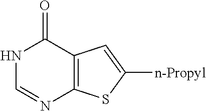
N1C=NC2=C(C1=O)C=C([n-Propyl])S2
